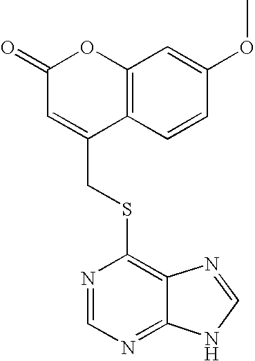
C12=C(C=CC(OC)=C1)C(CSC1=C3C(=NC=N1)NC=N3)=CC(=O)O2
